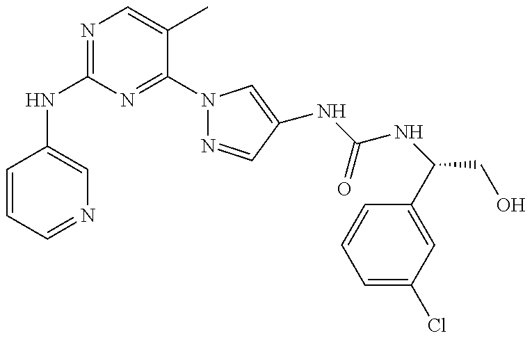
C1(NC2=NC=C(C)C(N3N=CC(NC(=O)NC(C4=CC(Cl)=CC=C4)CO)=C3)=N2)=CN=CC=C1
